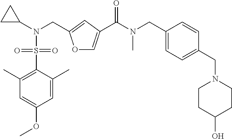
C(N(C(=O)C1=COC(CN(C2CC2)S(C2=C(C)C=C(OC)C=C2C)(=O)=O)=C1)C)C1=CC=C(CN2CCC(O)CC2)C=C1
